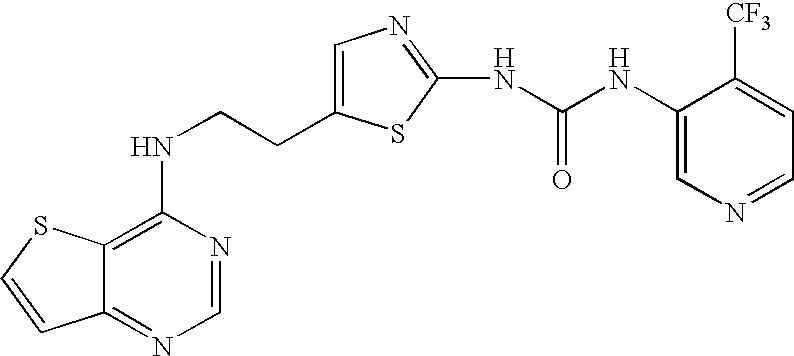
C(CNC1=C2C(=NC=N1)C=CS2)C1=CN=C(NC(=O)NC2=CN=CC=C2[CF3])S1
